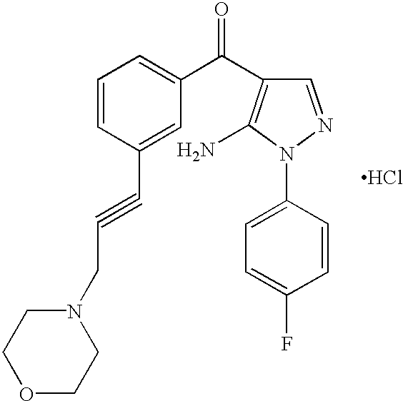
C1=CC(C#CCN2CCOCC2)=CC(C(=O)C2=C(N)N(C3=CC=C(F)C=C3)N=C2)=C1.Cl
